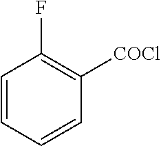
C1=CC=CC([COCl])=C1F
